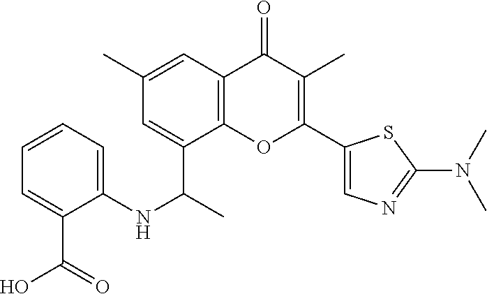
C12=C(C=C(C)C=C1C(C)NC1=CC=CC=C1C(O)=O)C(=O)C(C)=C(C1=CN=C(N(C)C)S1)O2
